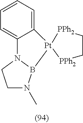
C1=CC=C2C(=C1)N1CCN(C)B1[Pt]21[PPh2]CC[PPh2]1
